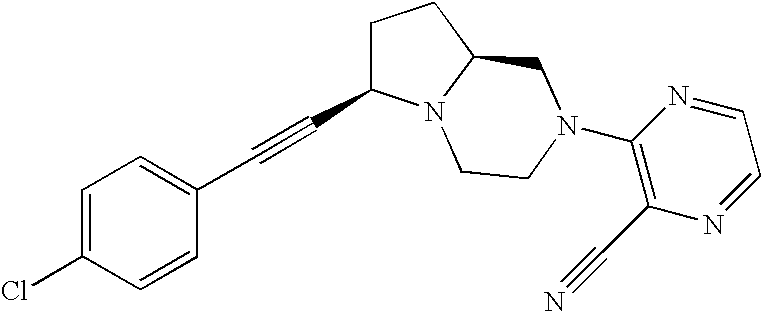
C1=C(Cl)C=CC(C#CC2CCC3N2CCN(C2=C(C#N)N=CC=N2)C3)=C1
